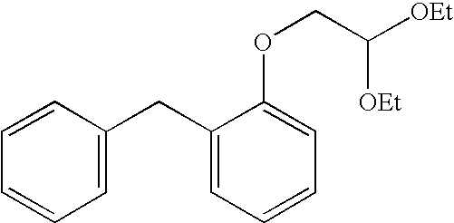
C1=CC(CC2=CC=CC=C2OCC([OEt])[OEt])=CC=C1
